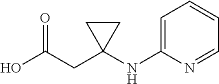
OC(CC1(NC2=CC=CC=N2)CC1)=O
